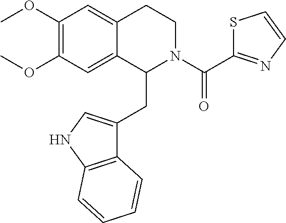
COC1=C(OC)C=C2C(=C1)C(CC1=CNC3=C1C=CC=C3)N(C(=O)C1=NC=CS1)CC2
